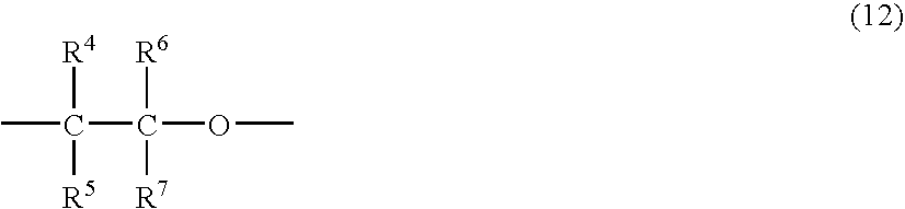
CC([R4])(C(OC)([R6])[R7])[R5]
